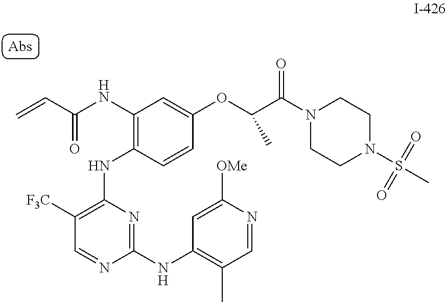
C1([F3C])=C(NC2=C(NC(C=C)=O)C=C(OC(C(N3CCN(S(=O)(=O)C)CC3)=O)C)C=C2)N=C(NC2=C(C)C=NC([OMe])=C2)N=C1
